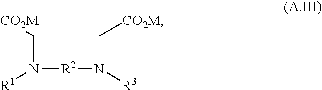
N([R2]N(C[CO2M])[R3])(C[CO2M])[R1]
